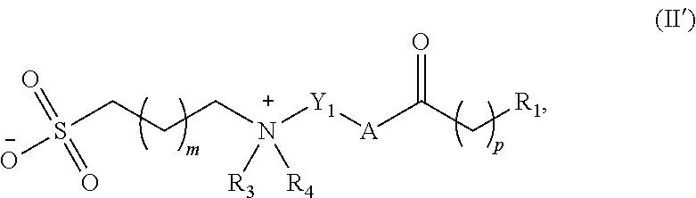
S(CCC[N+]([Y1][A]C(C[R1])=O)([R4])[R3])(=O)(=O)[O-]
